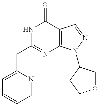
C(C1=NC2=C(C(=O)N1)C=NN2C1COCC1)C1=CC=CC=N1
